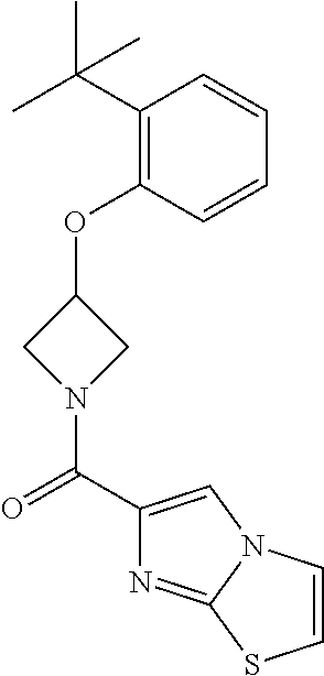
C1(C(C)(C)C)=C(OC2CN(C(C3=CN4C(=N3)SC=C4)=O)C2)C=CC=C1
